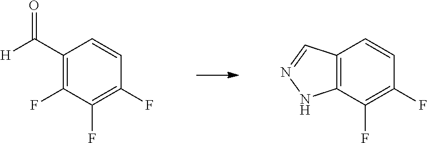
C12=C(C(F)=C(F)C=C1)NN=C2.C1(C([H])=O)=C(F)C(F)=C(F)C=C1
